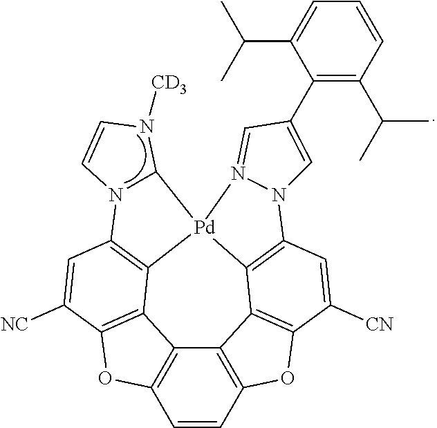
C12=C3C=CC4=C1C1=C(O4)C([NC])=CC4=C1[Pd]1(C5=C(C=C([CN])C(=C25)O3)N2C=C(C3=C(C(C)C)C=CC=C3C(C)C)C=N21)C1N4C=CN1[CD3]
